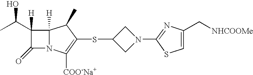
C1(=O)N2C([H])(C1(C(C)O)[H])C(C)C(SC1CN(C3=NC(C[NHCOOMe])=CS3)C1)=C2[COO-Na+]
